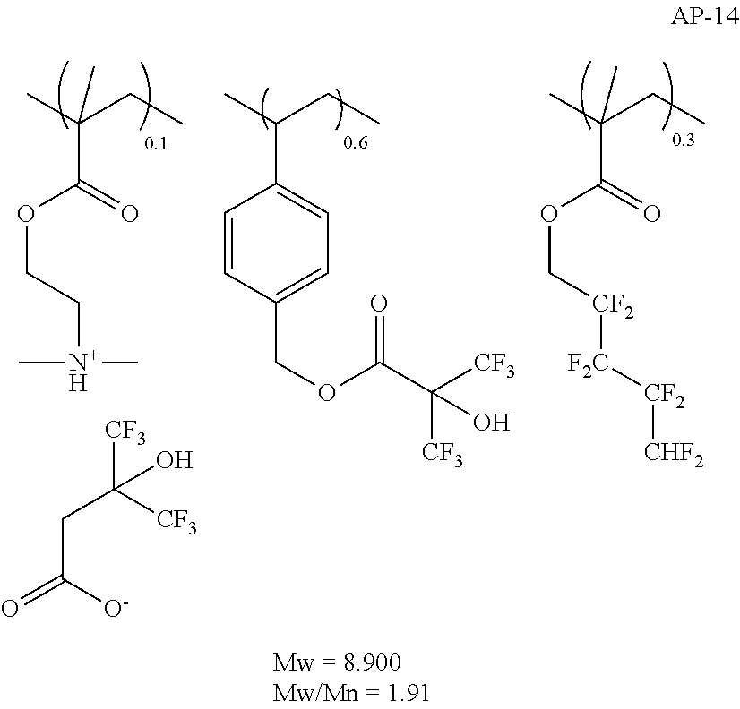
CC(CC)(C(=O)OC[CF2][F2C][CF2][CHF2])C.CC(CC)C1=CC=C(COC(C([CF3])([CF3])O)=O)C=C1.CC(CC)(C(=O)OCC[N+H](C)C)C.C(C([O-])=O)C([CF3])([CF3])O
